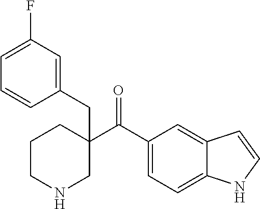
C1(C(C2=CC=C3C(=C2)C=CN3)=O)(CC2=CC(F)=CC=C2)CCCNC1
